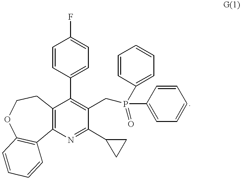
C1=CC(C2=C(CP(C3=CC=CC=C3)(C3=CC=CC=C3)=O)C(C3CC3)=NC3=C2CCOC2=C3C=CC=C2)=CC=C1F
